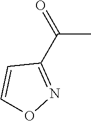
C1=CON=C1C(=O)C
